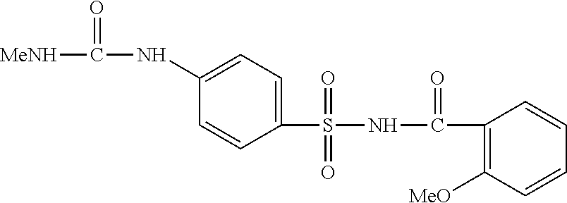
C1=CC(S(NC(=O)C2=C([MeO])C=CC=C2)(=O)=O)=CC=C1NC([MeNH])=O
